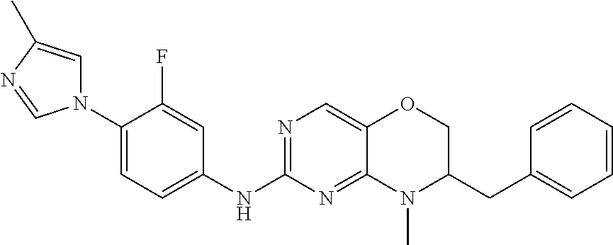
N1(C2=CC=C(NC3=NC=C4C(=N3)N(C)C(CC3=CC=CC=C3)CO4)C=C2F)C=C(C)N=C1
